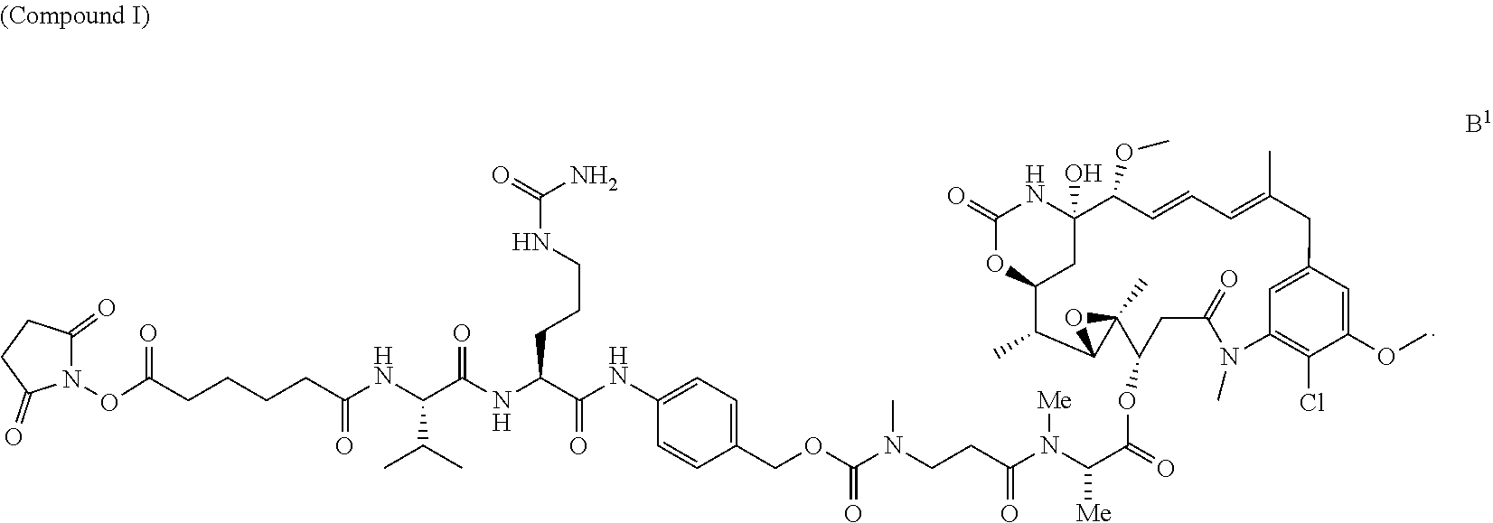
N(CCC(N(C(C(=O)OC1CC(=O)N(C)C2=C(Cl)C(OC)=CC(=C2)CC(C)=CC=CC(OC)C2(O)CC(C(C)C3C1(C)O3)OC(=O)N2)[Me])[Me])=O)(C(OCC1=CC=C(NC(C(NC(C(NC(CCCCC(=O)ON2C(=O)CCC2=O)=O)C(C)C)=O)CCCNC(=O)N)=O)C=C1)=O)C
